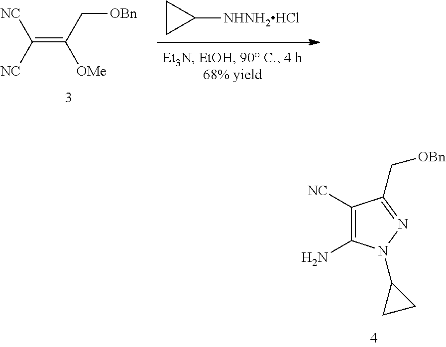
C1([NC])=C(N)N(C2CC2)N=C1C[OBn].C1CC1[NHNH2HCl].C(=C(C[OBn])[OMe])([NC])[NC]
